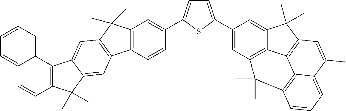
C12=C(C=CC(C3=CC=C(C4=CC5=C6C(=C4)C(C)(C)C4=C6C6=C(C=CC=C6C(C)=C4)C5(C)C)S3)=C1)C1=C(C2(C)C)C=C2C(=C1)C(C)(C)C1=C2C2=CC=CC=C2C=C1
